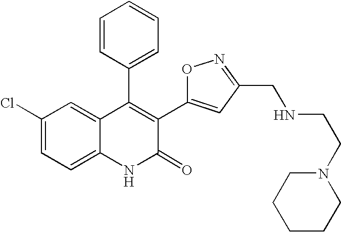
C1(Cl)=CC=C2C(=C1)C(C1=CC=CC=C1)=C(C1=CC(CNCCN3CCCCC3)=NO1)C(=O)N2
